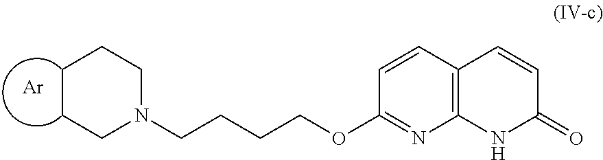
C1(=O)C=CC2=C(N1)N=C(OCCCCN1CCCCC1)C=C2.[Ar]
